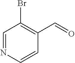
C1=NC=CC(C=O)=C1Br
